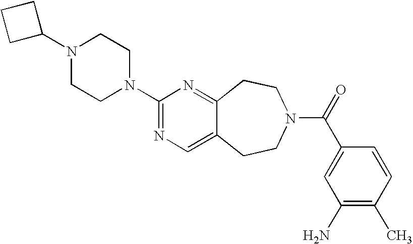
C1(N2CCN(C3=NC=C4C(=N3)CCN(C(=O)C3=CC(N)=C(C)C=C3)CC4)CC2)CCC1
